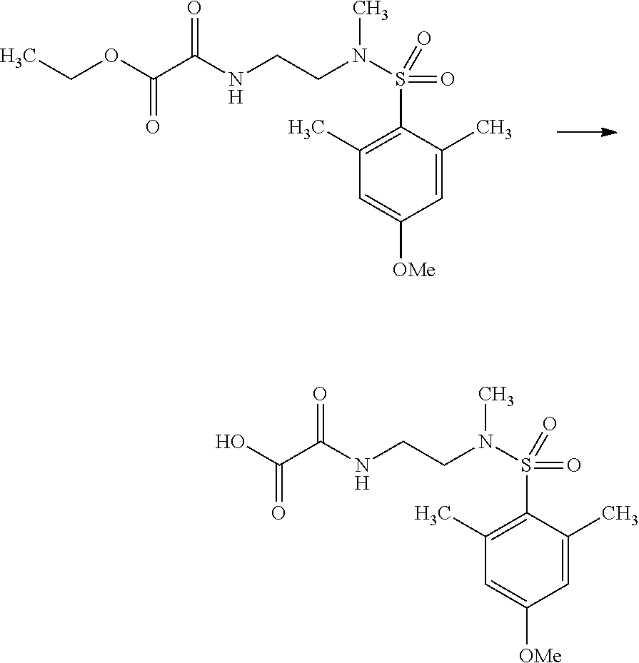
C(C(NCCN(S(C1=C(C)C=C([OMe])C=C1C)(=O)=O)C)=O)(OCC)=O.C1(C)=C(S(=O)(=O)N(CCNC(C(O)=O)=O)C)C(C)=CC([OMe])=C1
